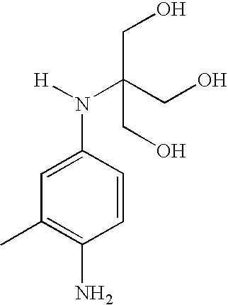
C1=CC(N([H])C(CO)(CO)CO)=CC(C)=C1N
